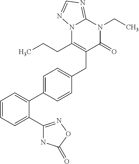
C1=CC=C(C2=NOC(=O)N2)C(C2=CC=C(CC3=C(CCC)N4C(=NC=N4)N(CC)C3=O)C=C2)=C1
